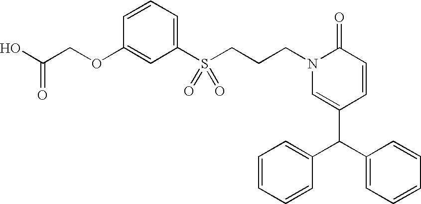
S(CCCN1C(=O)C=CC(C(C2=CC=CC=C2)C2=CC=CC=C2)=C1)(C1=CC=CC(OCC(O)=O)=C1)(=O)=O
